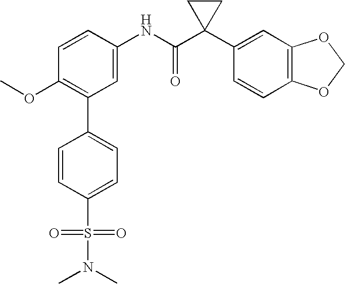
C1(NC(C2(C3=CC4=C(C=C3)OCO4)CC2)=O)=CC(C2=CC=C(S(=O)(=O)N(C)C)C=C2)=C(OC)C=C1
